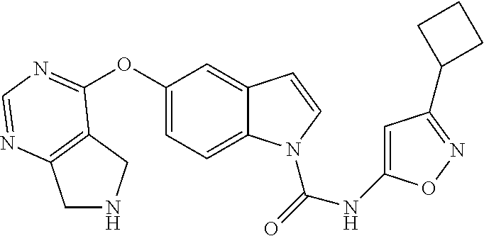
C1(OC2=NC=NC3=C2CNC3)=CC=C2C(=C1)C=CN2C(=O)NC1=CC(C2CCC2)=NO1
